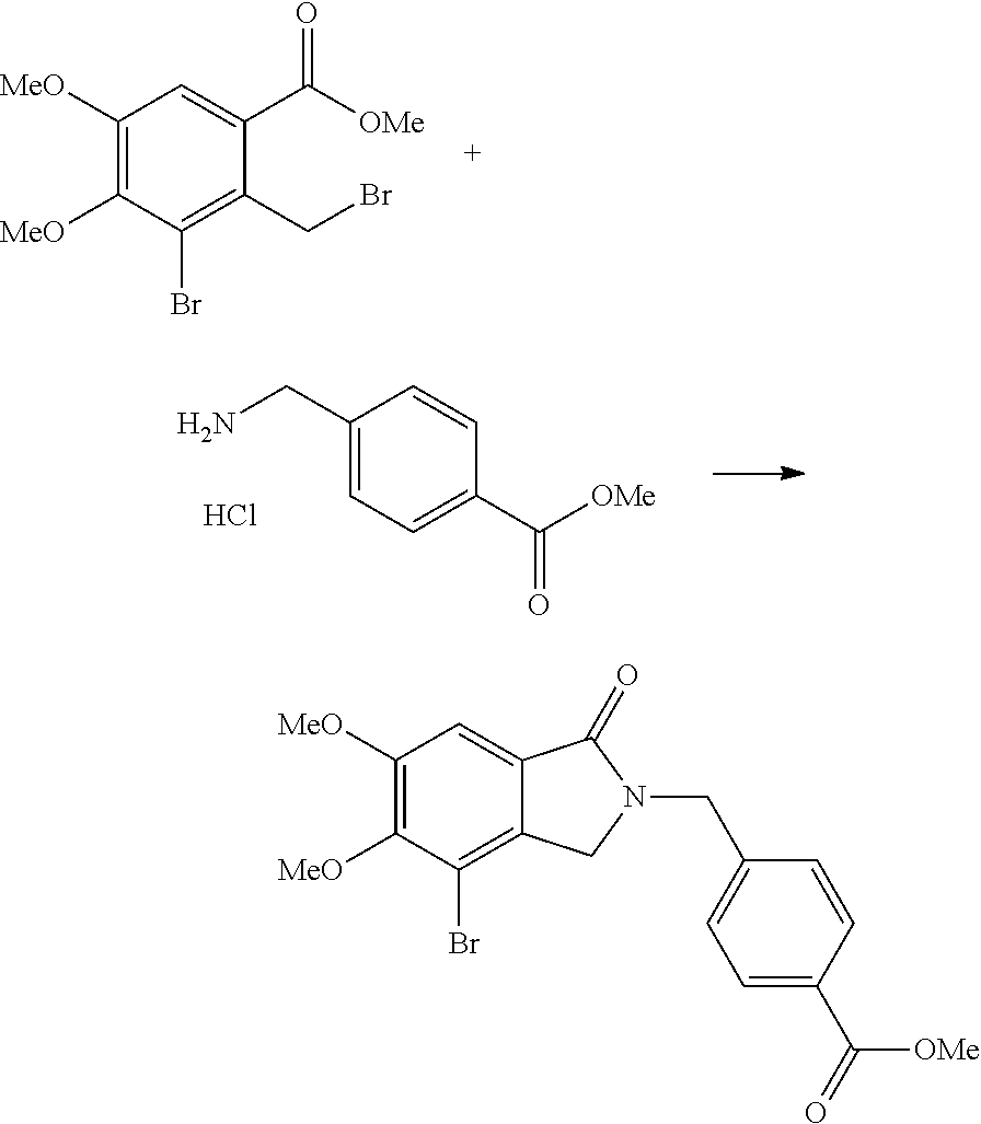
C1([MeO])=C([MeO])C(Br)=C(CBr)C(C([OMe])=O)=C1.NCC1=CC=C(C([OMe])=O)C=C1.Cl.C1([MeO])=C([MeO])C(Br)=C2C(=C1)C(=O)N(CC1=CC=C(C(=O)[OMe])C=C1)C2
